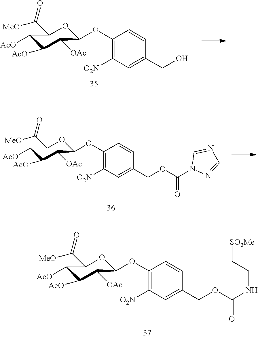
C1(OC2OC(C([MeO])=O)C([AcO])C([AcO])C2[OAc])=C([O2N])C=C(CO)C=C1.C1(OC2OC(C([MeO])=O)C([AcO])C([AcO])C2[OAc])=C([O2N])C=C(COC(N2N=CN=C2)=O)C=C1.C1(OC2OC(C([MeO])=O)C([AcO])C([AcO])C2[OAc])=C([O2N])C=C(COC(NCC[SO2Me])=O)C=C1
